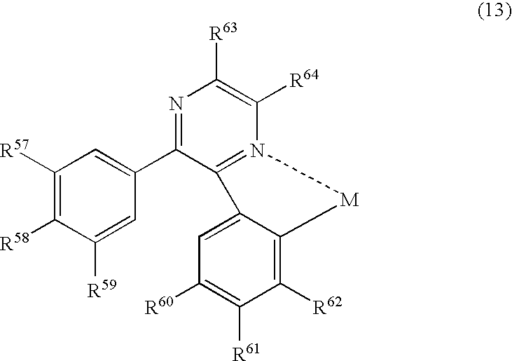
C1([R57])=C([R58])C([R59])=CC(C2=NC([R63])=C([R64])N3=C2C2=CC([R60])=C([R61])C([R62])=C2[M]3)=C1
